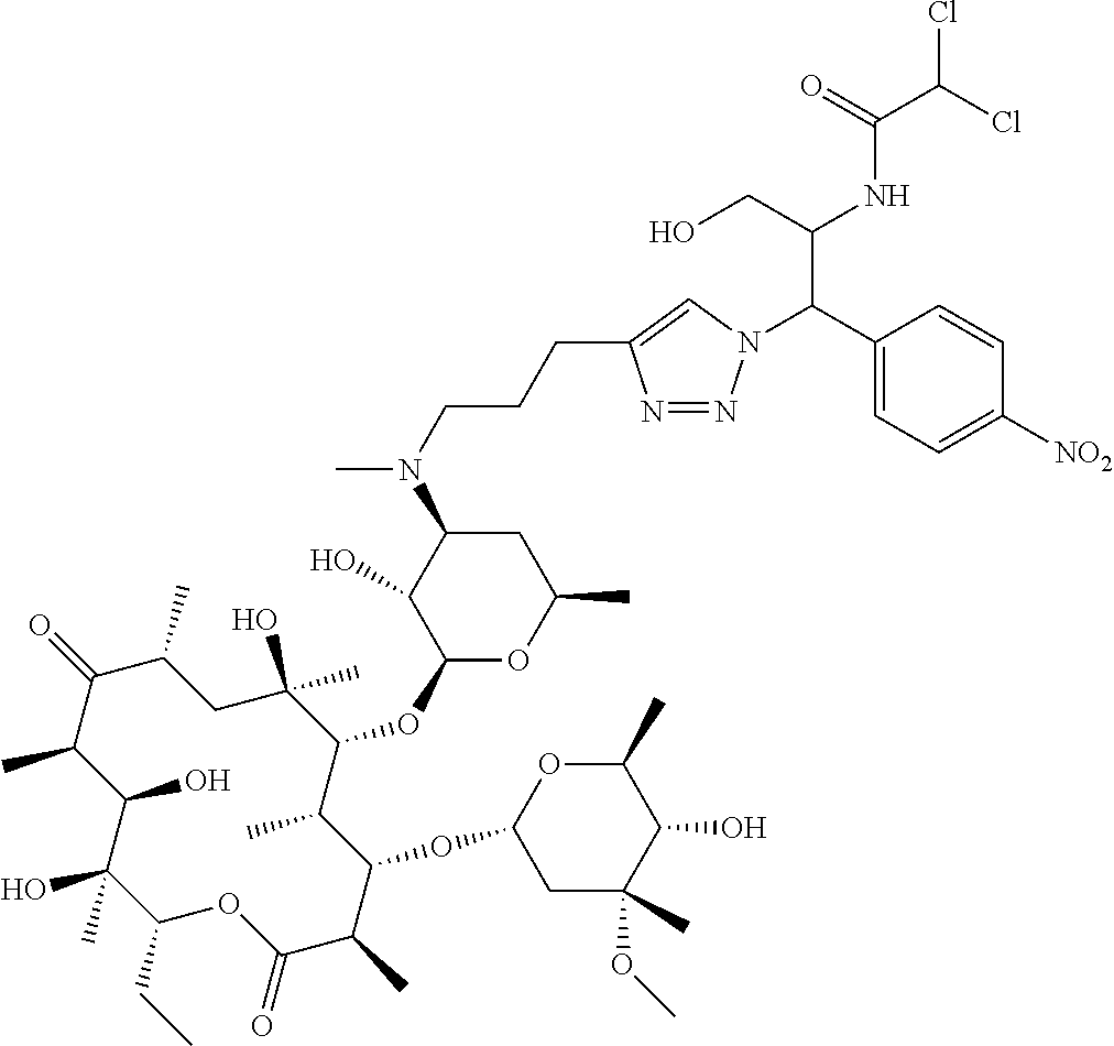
C1(CC)C(C)(O)C(O)C(C)C(=O)C(C)CC(O)(C)C(OC2OC(C)CC(N(C)CCCC3=CN(C(C(NC(=O)C(Cl)Cl)CO)C4=CC=C([NO2])C=C4)N=N3)C2O)C(C)C(OC2CC(C)(OC)C(O)C(C)O2)C(C)C(=O)O1
